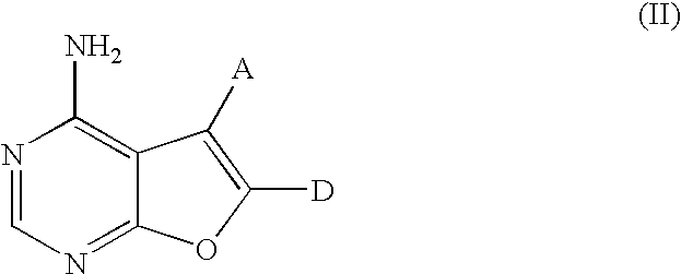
N1=CN=C2C(=C1N)C([A])=C([D])O2
